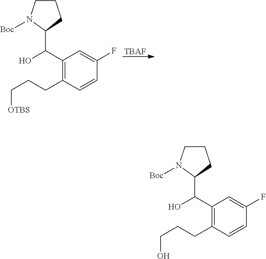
[TBAF].C1(C(O)C2CCCN2[Boc])=C(CCC[OTBS])C=CC(F)=C1.C1(C(O)C2CCCN2[Boc])=C(CCCO)C=CC(F)=C1
